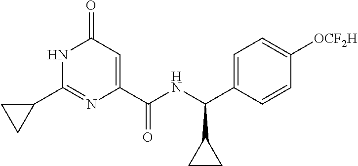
N1C(C2CC2)=NC(C(NC(C2=CC=C([OCF2H])C=C2)C2CC2)=O)=CC1=O
